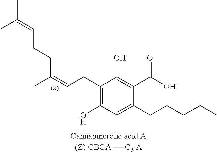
C1(CC=C(C)CCC=C(C)C)=C(O)C=C(CCCCC)C(C(O)=O)=C1O.[(Z)-CBGA][C5 A]
